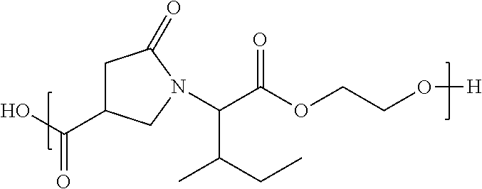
C1C(C(O)=O)CN(C(C(OCCO[H])=O)C(CC)C)C1=O
